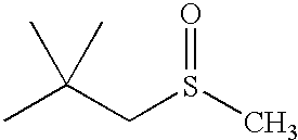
CC(CS(C)=O)(C)C
